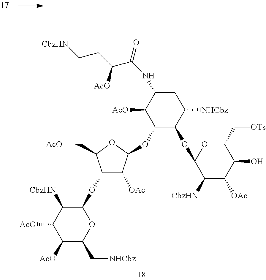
C1([AcO])C(C[NHCbz])OC(OC2C([OAc])C(OC3C(OC4C([CbzHN])C([OAc])C(O)C(C[OTs])O4)C([NHCbz])CC(NC(C(CC[CbzHN])[AcO])=O)C3[AcO])OC2C[AcO])C([CbzHN])C1[AcO]
